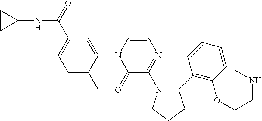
C1(C(=O)NC2CC2)=CC=C(C)C(N2C(=O)C(N3C(C4=C(OCCNC)C=CC=C4)CCC3)=NC=C2)=C1
